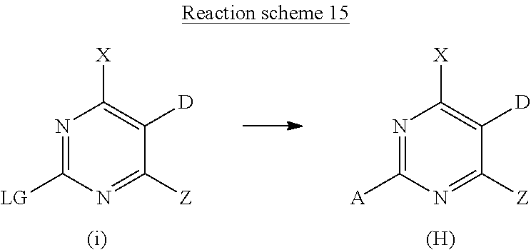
N1=C([LG])N=C([Z])C([D])=C1[X].[(i)].N1=C([A])N=C([Z])C([D])=C1[X].[(H)]
